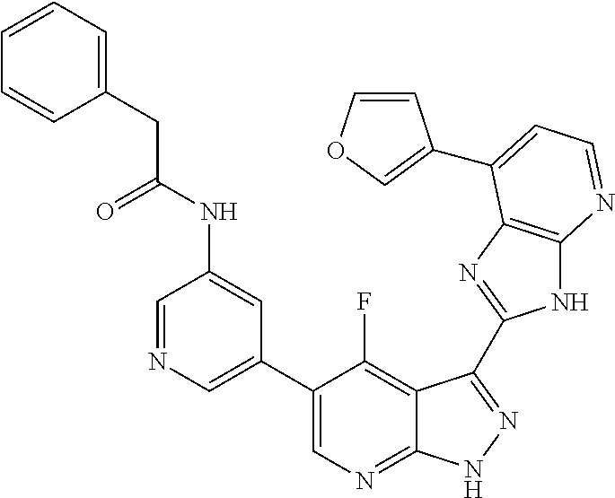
C1=NC=C(C2=CN=C3C(=C2F)C(C2=NC4=C(N2)N=CC=C4C2=COC=C2)=NN3)C=C1NC(CC1=CC=CC=C1)=O
